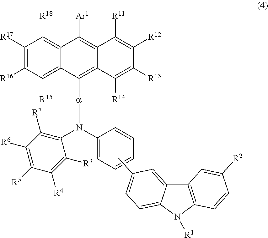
C1([R17])=C([R16])C([R15])=C2C(=C1[R18])C([Ar1])=C1C(=C2[a]N(C2=CC=CC=C2)C2=C([R7])C([R6])=C([R5])C([R4])=C2[R3])C([R14])=C([R13])C([R12])=C1[R11].N1([R1])C2=C(C3=CC(C)=CC=C13)C=C([R2])C=C2
